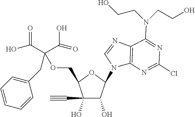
C1(C#C)(O)C(O)C(N2C3=C(N=C2)C(N(CCO)CCO)=NC(Cl)=N3)OC1COC(CC1=CC=CC=C1)(C(O)=O)C(=O)O
